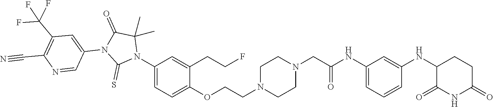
C1=C(NC(CN2CCN(CCOC3=CC=C(N4C(C)(C)C(=O)N(C5=CC(C(F)(F)F)=C(C#N)N=C5)C4=S)C=C3CCF)CC2)=O)C=C(NC2C(=O)NC(=O)CC2)C=C1
